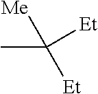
CC([Et])([Me])[Et]
